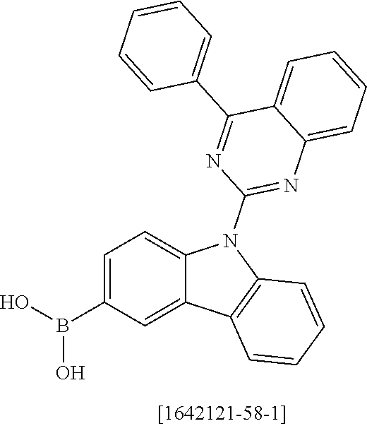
C1=C(B(O)O)C=C2C(=C1)N(C1=NC3=CC=CC=C3C(C3=CC=CC=C3)=N1)C1=C2C=CC=C1
